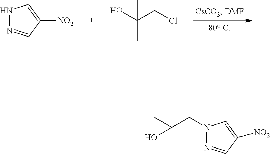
N1N=CC([NO2])=C1.OC(CCl)(C)C.N1(CC(C)(C)O)N=CC([NO2])=C1
